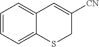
C1=CC=C2C(=C1)C=C([CN])CS2
